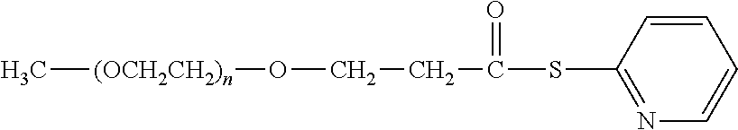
[(OCH2CH2)n](C)OCCC(SC1=NC=CC=C1)=O
